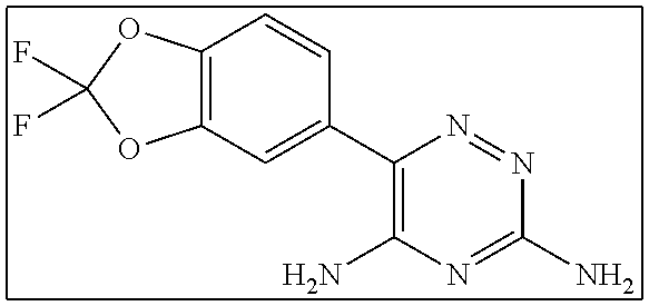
C12=C(C=CC(C3=C(N)N=C(N)N=N3)=C1)OC(F)(F)O2
